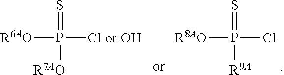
P([Cl or OH])([R6AO])([R7AO])=S.P(Cl)([R8AO])([R9A])=S
